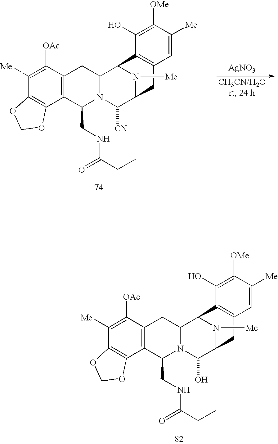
C1([Me])=C([OAc])C2=C(C3=C1OCO3)C(CNC(CC)=O)N1C(C2)C2N([Me])C(C1[CN])CC1=C2C(O)=C([OMe])C([Me])=C1.[AgNO3].C1([Me])=C([OAc])C2=C(C3=C1OCO3)C(CNC(CC)=O)N1C(C2)C2N([Me])C(C1O)CC1=C2C(O)=C([OMe])C([Me])=C1
